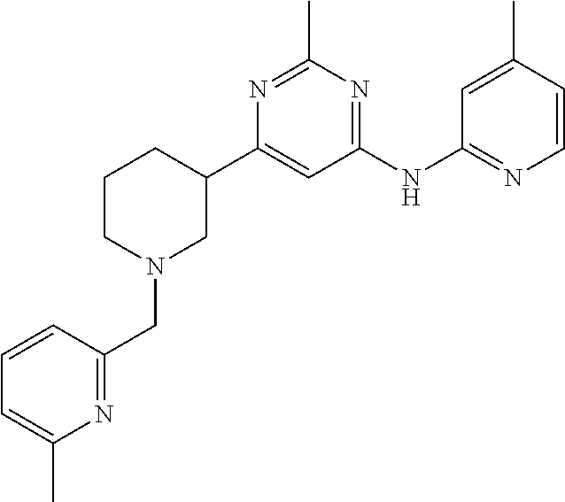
C1=C(C)N=C(CN2CC(C3=CC(NC4=NC=CC(C)=C4)=NC(C)=N3)CCC2)C=C1
